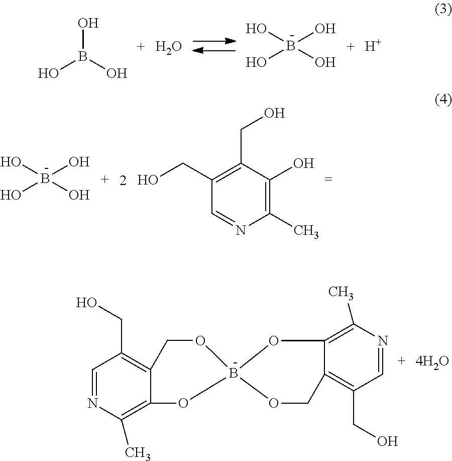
OB(O)O.O.B(O)(O)(O)O.[H].B(O)(O)(O)O.C1(CO)=C(CO)C(O)=C(C)N=C1.C1=NC(C)=C2C(=C1CO)COB1(O2)OC2=C(C)N=CC(CO)=C2CO1
